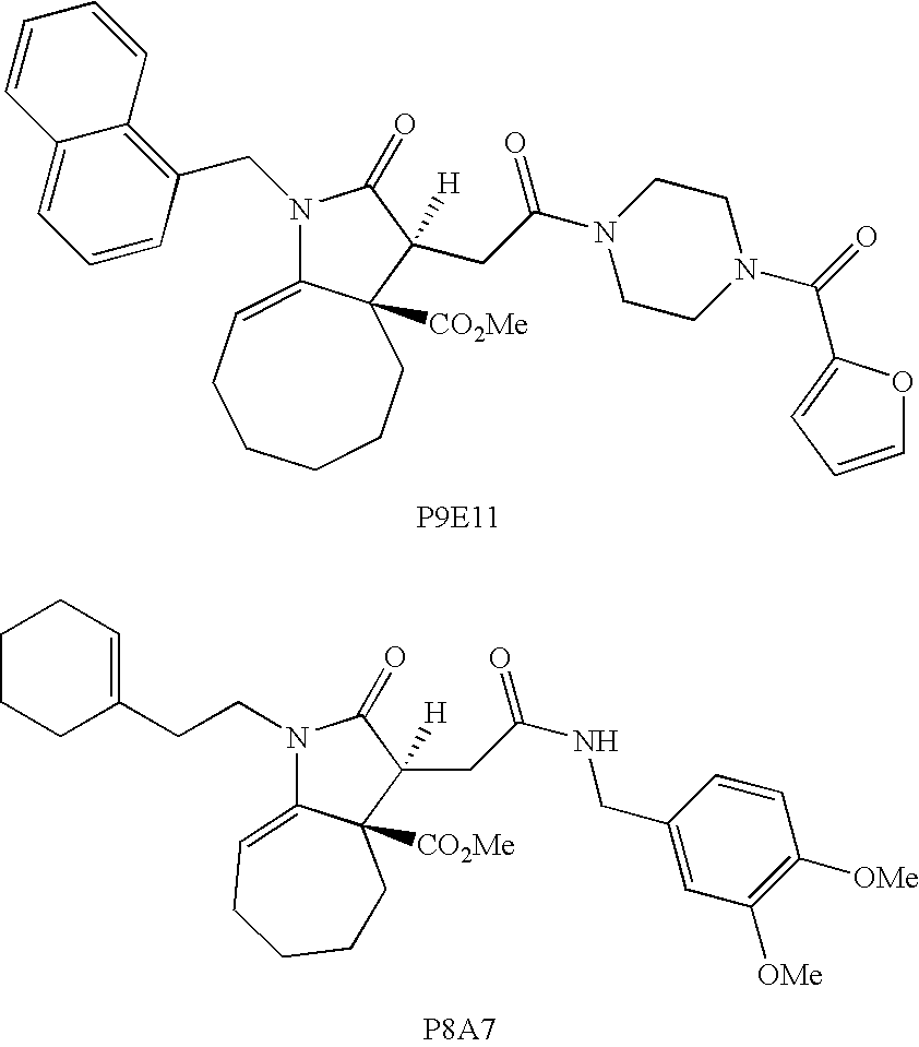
C1=CC=CC2=CC=CC(CN3C4=CCCCCCC4([CO2Me])C(CC(N4CCN(C(=O)C5=CC=CO5)CC4)=O)([H])C3=O)=C12.N1(CCC2=CCCCC2)C2=CCCCCC2([CO2Me])C([H])(CC(NCC2=CC([OMe])=C([OMe])C=C2)=O)C1=O
